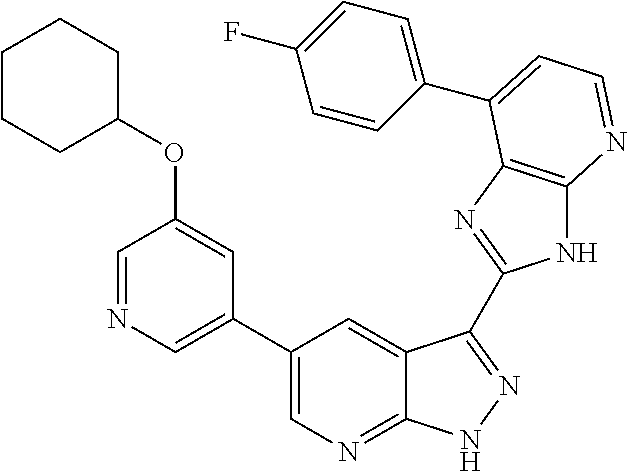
C1(C2=CN=C3C(=C2)C(C2=NC4=C(N2)N=CC=C4C2=CC=C(F)C=C2)=NN3)=CN=CC(OC2CCCCC2)=C1
